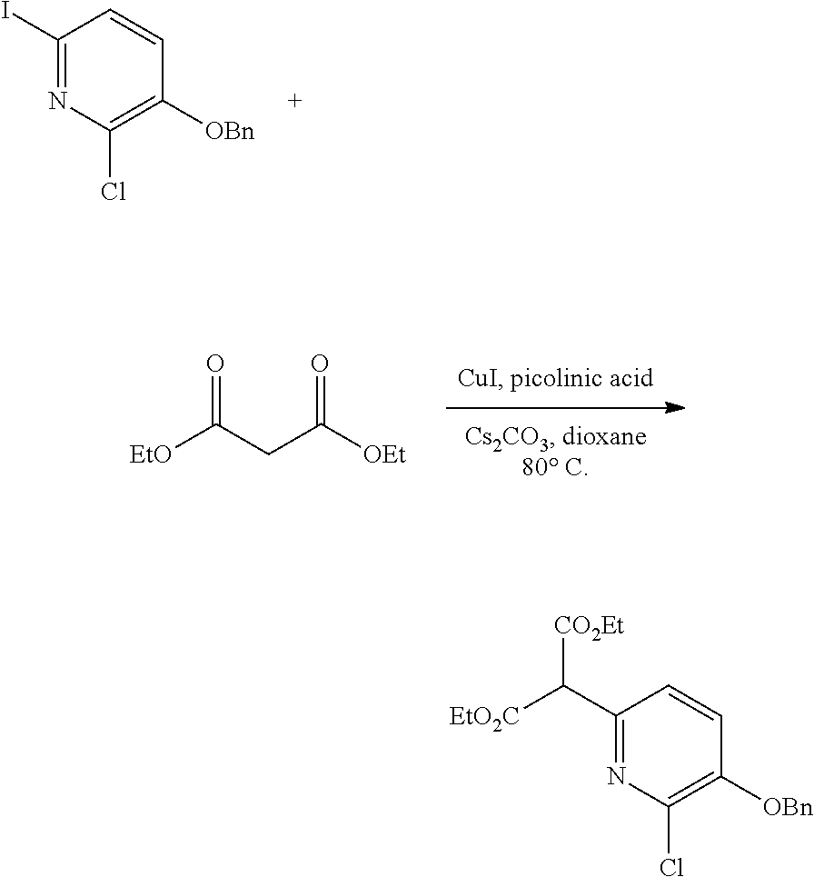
C1(I)=NC(Cl)=C([OBn])C=C1.[EtO]C(CC([OEt])=O)=O.C1(C([EtO2C])[CO2Et])=NC(Cl)=C([OBn])C=C1
